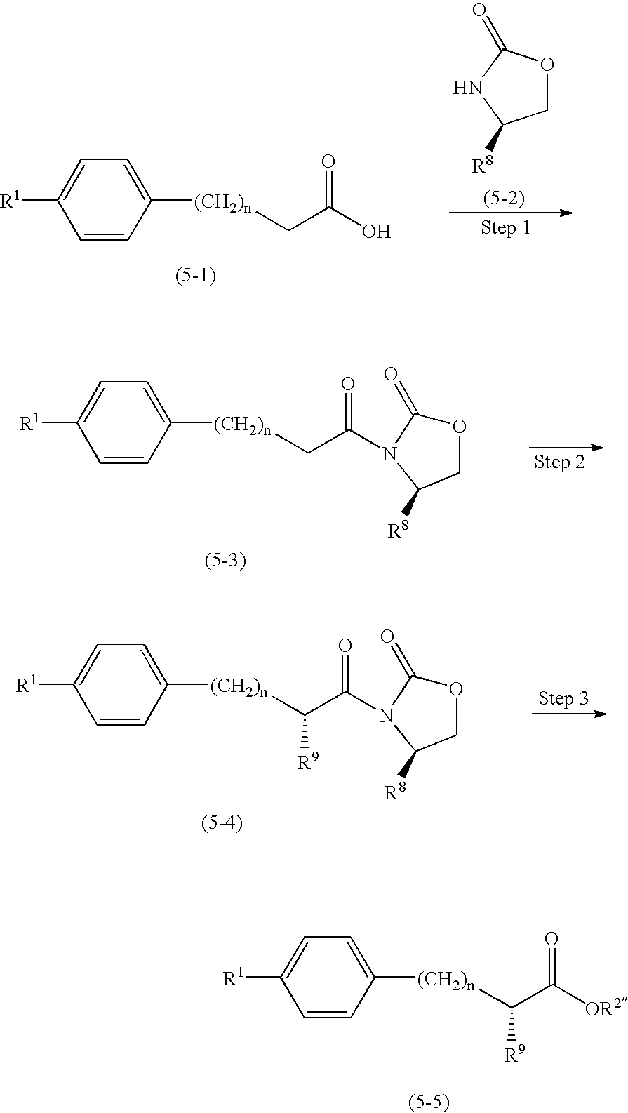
C1=CC([(CH2)n]C(C(=O)[OR2])[R9])=CC=C1[R1].O1CC([R8])NC1=O.C1=CC([(CH2)n]CC(O)=O)=CC=C1[R1].C1=CC([(CH2)n]CC(=O)N2C(=O)OCC2[R8])=CC=C1[R1].C1=CC([(CH2)n]C(C(=O)N2C(=O)OCC2[R8])[R9])=CC=C1[R1]
